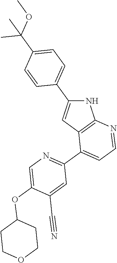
C1=C(OC2CCOCC2)C(C#N)=CC(C2=CC=NC3=C2C=C(C2=CC=C(C(OC)(C)C)C=C2)N3)=N1
